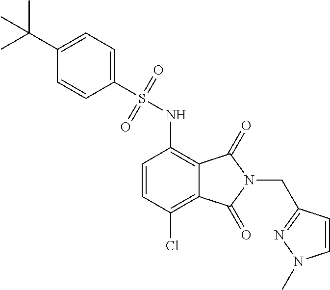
C1(S(NC2=C3C(=C(Cl)C=C2)C(=O)N(CC2=NN(C)C=C2)C3=O)(=O)=O)=CC=C(C(C)(C)C)C=C1
